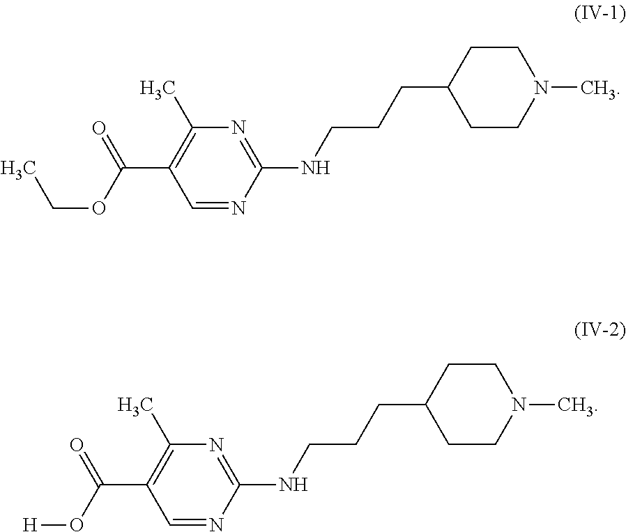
C1=NC(NCCCC2CCN(C)CC2)=NC(C)=C1C(OCC)=O.C1=NC(NCCCC2CCN(C)CC2)=NC(C)=C1C(O[H])=O
